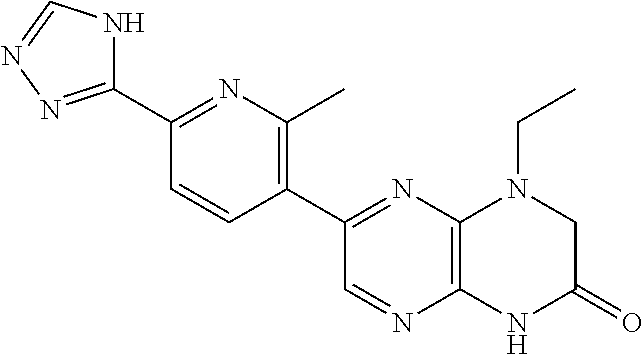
C1(C2=NC3=C(N=C2)NC(=O)CN3CC)=C(C)N=C(C2=NN=CN2)C=C1
